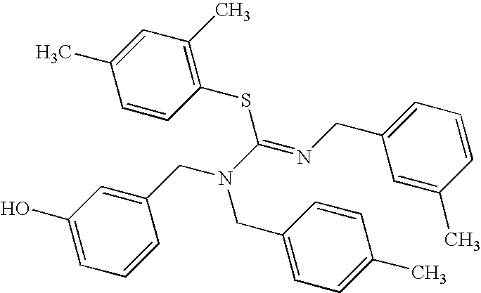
C1(O)=CC=CC(CN(C(=NCC2=CC=CC(C)=C2)SC2=C(C)C=C(C)C=C2)CC2=CC=C(C)C=C2)=C1
